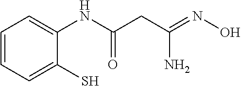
C1=CC=C(S)C(NC(CC(=NO)N)=O)=C1
